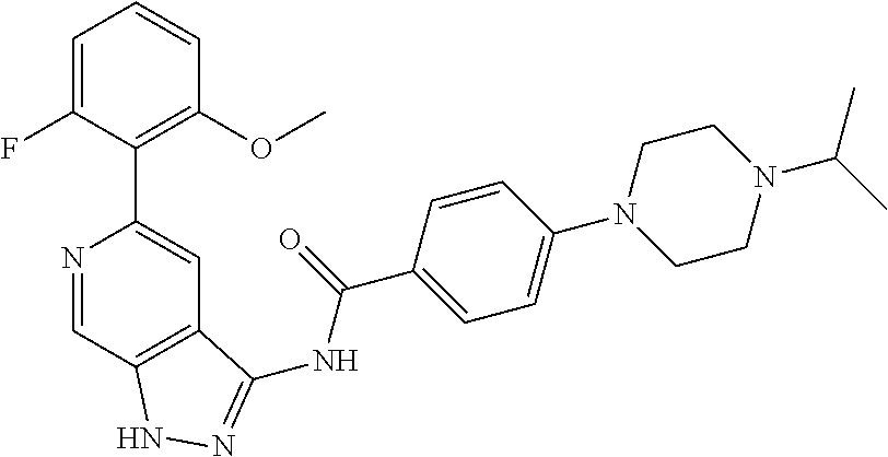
N1=CC2=C(C=C1C1=C(OC)C=CC=C1F)C(NC(C1=CC=C(N3CCN(C(C)C)CC3)C=C1)=O)=NN2
